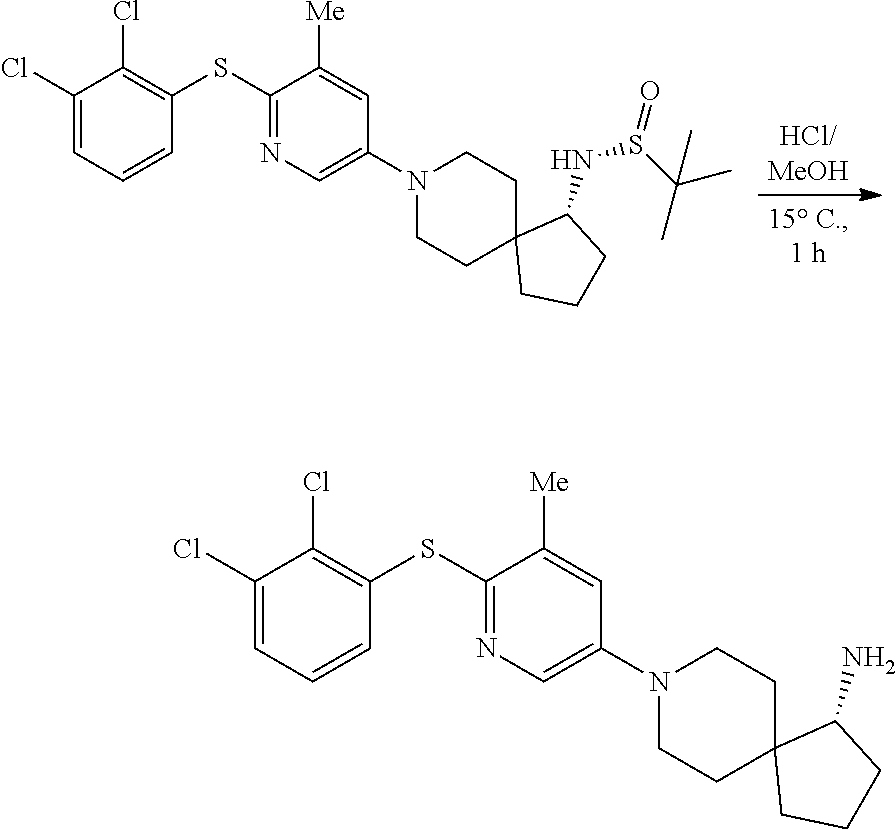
C1(Cl)=CC=CC(SC2=NC=C(N3CCC4(CC3)CCCC4NS(C(C)(C)C)=O)C=C2[Me])=C1Cl.C1(Cl)=CC=CC(SC2=NC=C(N3CCC4(CC3)CCCC4N)C=C2[Me])=C1Cl
